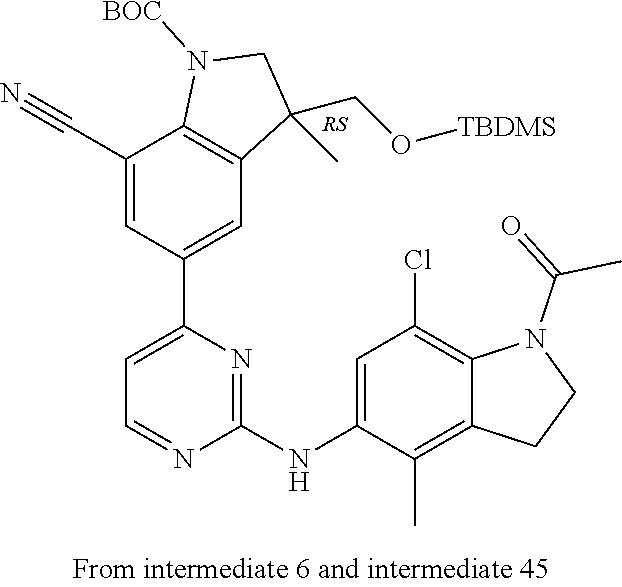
C1(C#N)=CC(C2=CC=NC(NC3=CC(Cl)=C4C(=C3C)CCN4C(=O)C)=N2)=CC2=C1N([BOC])CC2(CO[TBDMS])C
